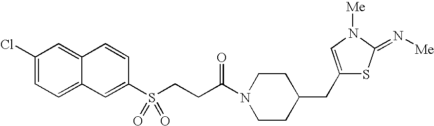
C1(Cl)=CC=C2C(=C1)C=CC(S(CCC(N1CCC(CC3=CN([Me])C(=N[Me])S3)CC1)=O)(=O)=O)=C2
